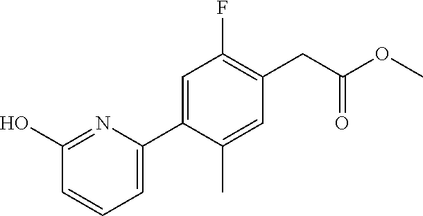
C1=C(C2=CC=CC(O)=N2)C(C)=CC(CC(OC)=O)=C1F
